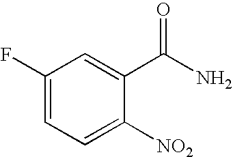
C1(F)=CC=C([NO2])C(C(N)=O)=C1
